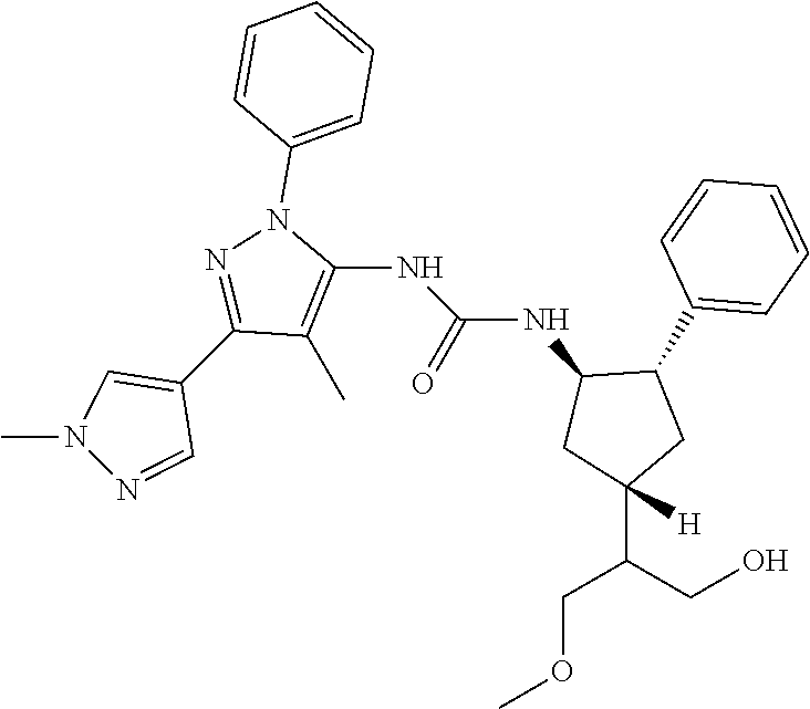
C1(C)=C(NC(=O)NC2CC(C(CO)COC)([H])CC2C2=CC=CC=C2)N(C2=CC=CC=C2)N=C1C1=CN(C)N=C1
